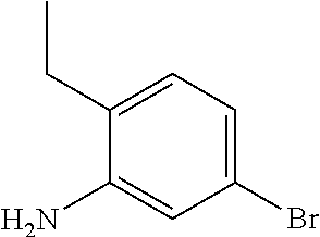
C1(Br)=CC=C(CC)C(N)=C1
